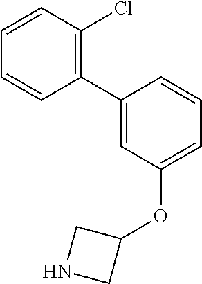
C1(C2=C(Cl)C=CC=C2)=CC(OC2CNC2)=CC=C1
